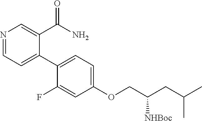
N1=CC=C(C2=CC=C(OCC(CC(C)C)[NHBoc])C=C2F)C(C(N)=O)=C1
